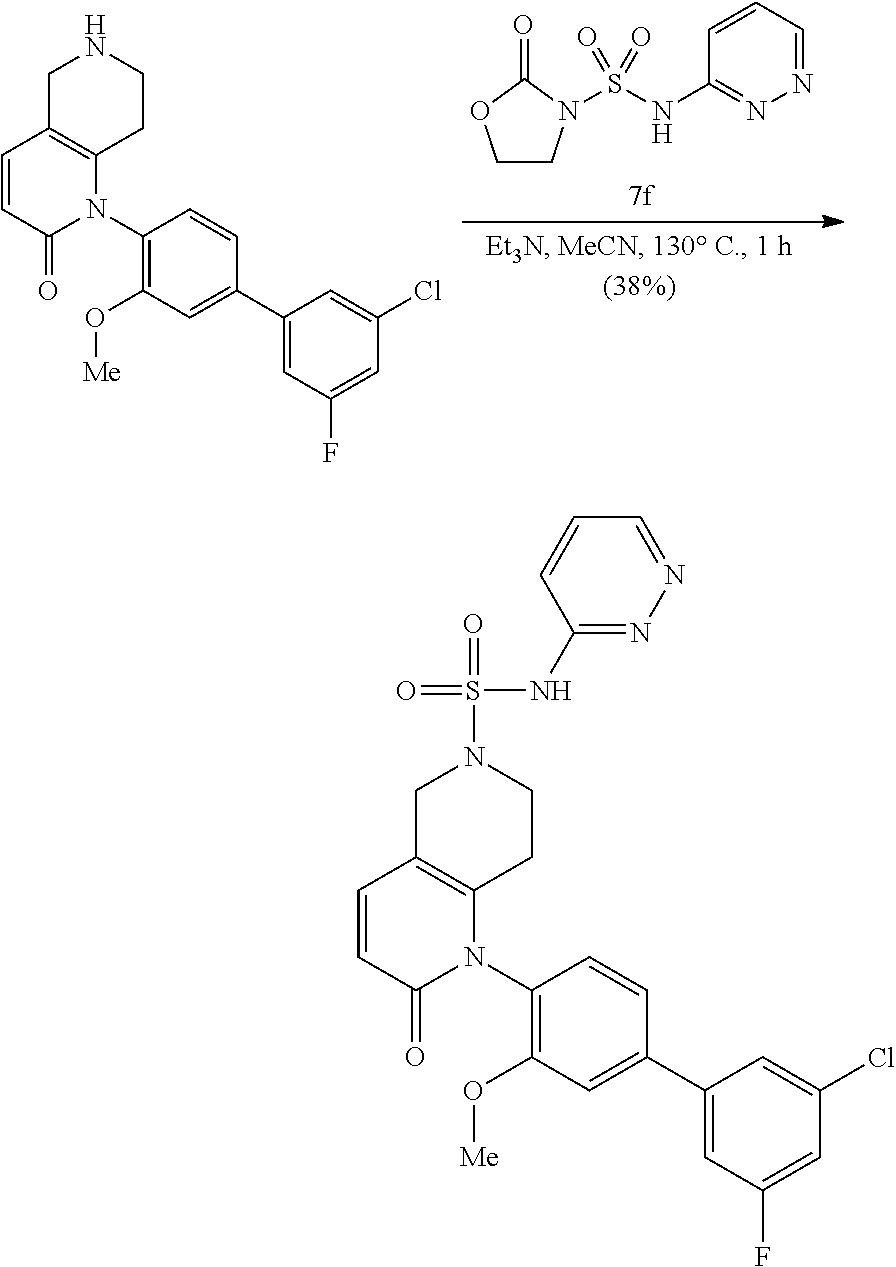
C1C2=C(CCN1S(=O)(NC1=NN=CC=C1)=O)N(C1=C(O[Me])C=C(C3=CC(F)=CC(Cl)=C3)C=C1)C(=O)C=C2.C1CN(S(NC2=NN=CC=C2)(=O)=O)C(=O)O1.C1C2=C(CCN1)N(C1=C(O[Me])C=C(C3=CC(F)=CC(Cl)=C3)C=C1)C(=O)C=C2
